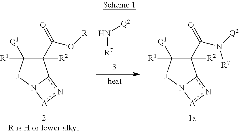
C1([R2])(C(O[R])=O)C([R1])([Q1])[J]N2c1n[A]2.[R7]N[Q2].C1([R2])(C(N([Q2])[R7])=O)C([R1])([Q1])[J]N2c1n[A]2
